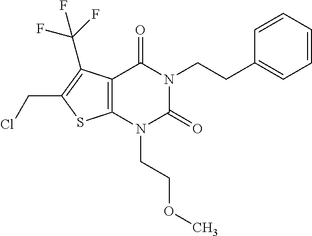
C12=C(N(CCOC)C(=O)N(CCC3=CC=CC=C3)C1=O)SC(CCl)=C2C(F)(F)F
